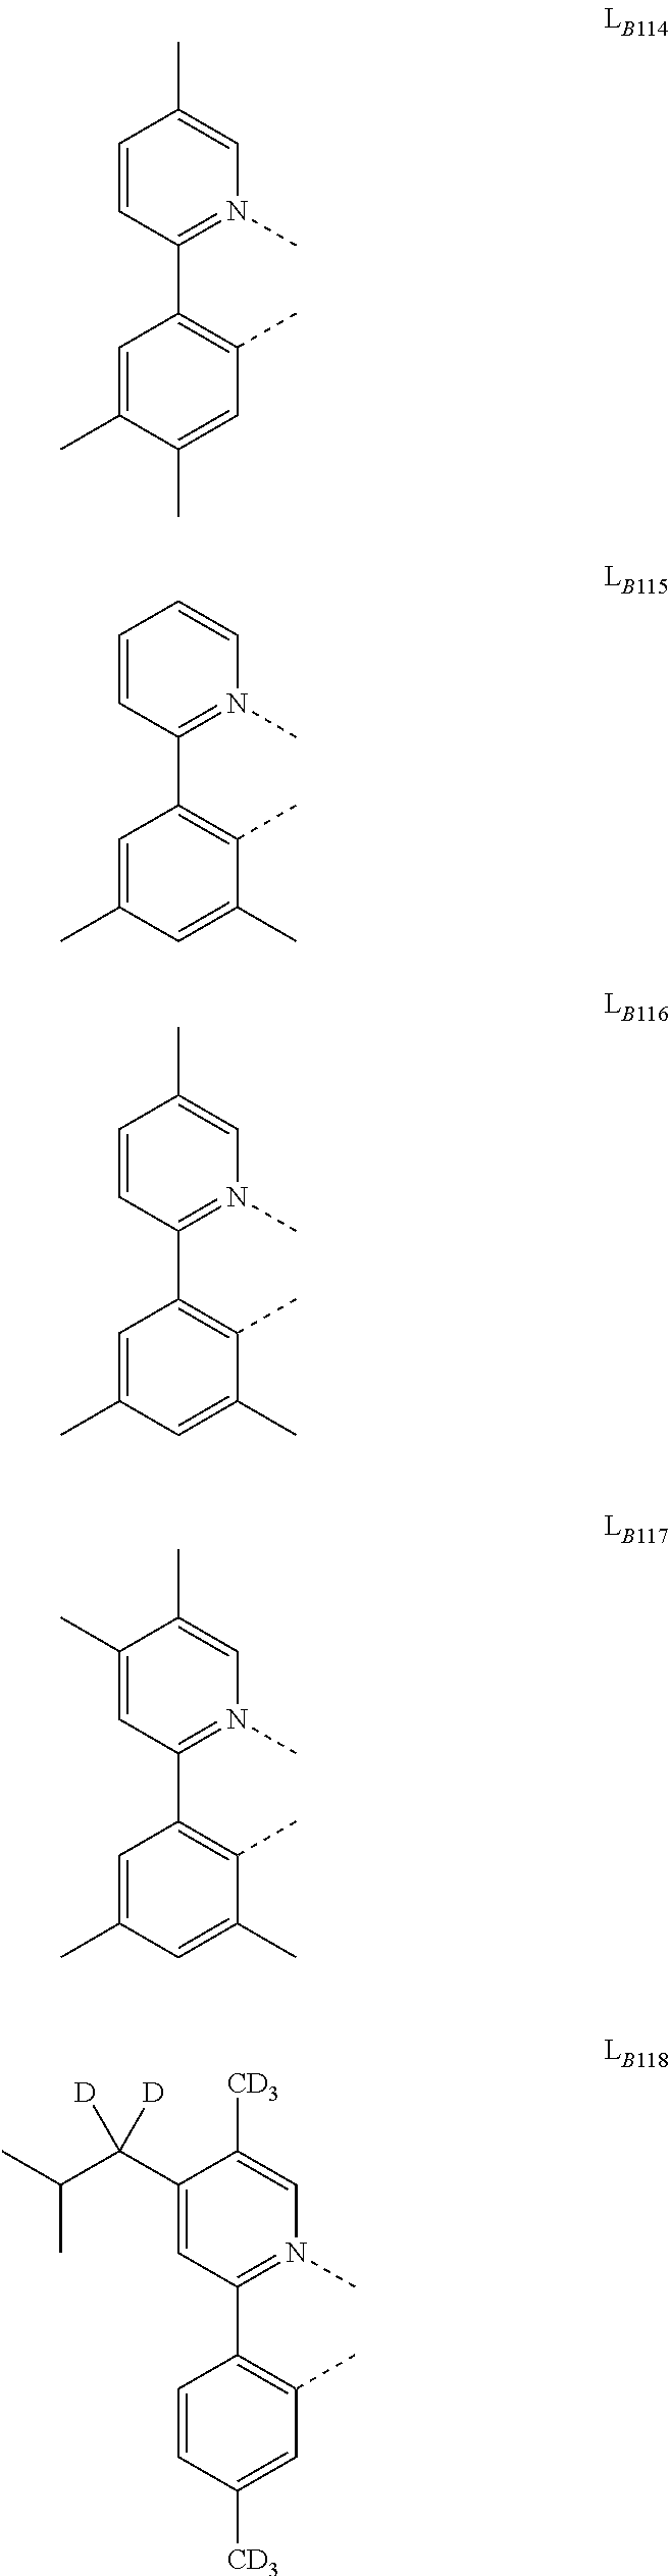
C1=CC(C)=CN(C)=C1C1=C(C)C=C(C)C(C)=C1.CC1=C(C2=N(C)C=CC=C2)C=C(C)C=C1C.C1=CC(C2=C(C)C(C)=CC(C)=C2)=N(C)C=C1C.C1=C(C)C(C)=CN(C)=C1C1=C(C)C(C)=CC(C)=C1.C1=C(C(C(C)C)([D])[D])C([CD3])=CN(C)=C1C1=C(C)C=C([CD3])C=C1
